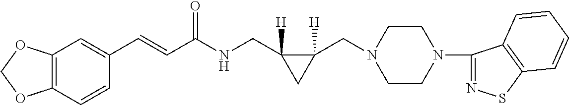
C1(C=CC(NCC2([H])C(CN3CCN(C4=NSC5=C4C=CC=C5)CC3)([H])C2)=O)=CC2=C(C=C1)OCO2
